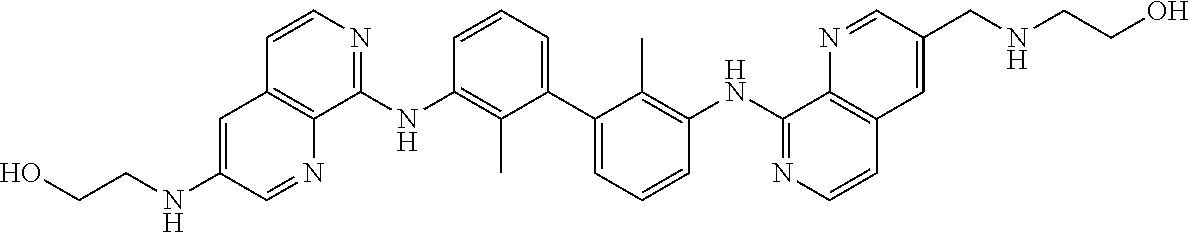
OCCNC1=CC2=C(N=C1)C(NC1=C(C)C(C3=CC=CC(NC4=NC=CC5=C4N=CC(CNCCO)=C5)=C3C)=CC=C1)=NC=C2
